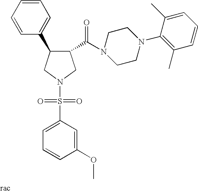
N1(S(=O)(C2=CC=CC(OC)=C2)=O)CC(C(N2CCN(C3=C(C)C=CC=C3C)CC2)=O)C(C2=CC=CC=C2)C1
